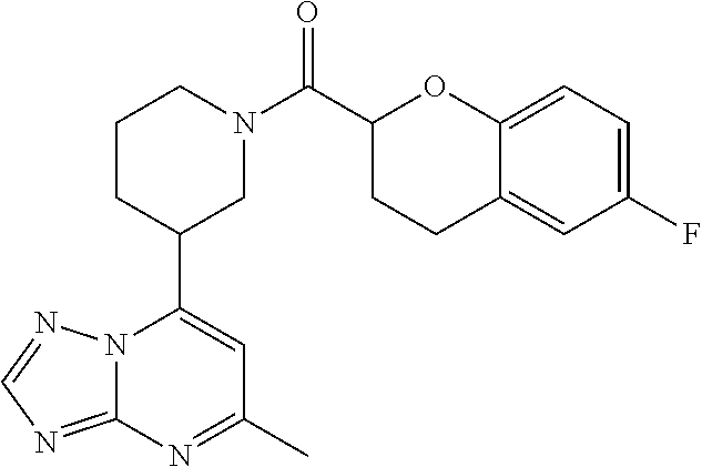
N12C(=NC=N1)N=C(C)C=C2C1CN(C(=O)C2OC3=CC=C(F)C=C3CC2)CCC1
